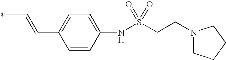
CC=CC1=CC=C(NS(CCN2CCCC2)(=O)=O)C=C1
